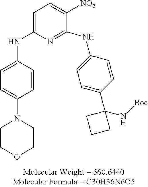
C1=C(NC2=CC=C(N3CCOCC3)C=C2)N=C(NC2=CC=C(C3(N[Boc])CCC3)C=C2)C([NO2])=C1
